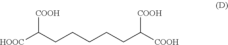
[HOOC]C(CCCCCC([COOH])[COOH])[COOH]
